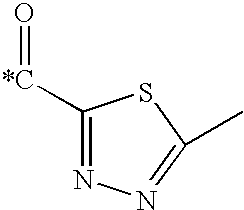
[*C](=O)C1=NN=C(C)S1
